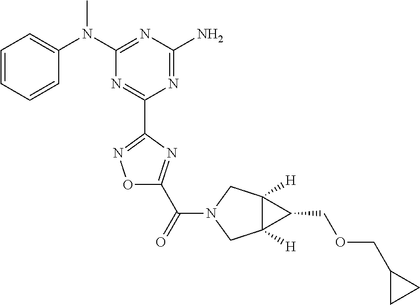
C1=CC=CC(N(C2=NC(N)=NC(C3=NOC(C(=O)N4CC5([H])C([H])(C4)C5COCC4CC4)=N3)=N2)C)=C1
